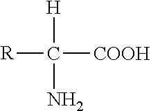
[H]C(N)([R])[COOH]
